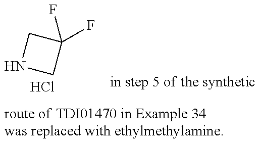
N1CC(F)(F)C1.Cl
